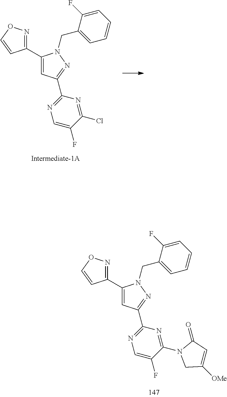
C1(C2=CC(C3=NC=C(F)C(Cl)=N3)=NN2CC2=CC=CC=C2F)=NOC=C1.C1(C2=CC(C3=NC=C(F)C(N4CC([OMe])=CC4=O)=N3)=NN2CC2=CC=CC=C2F)=NOC=C1
